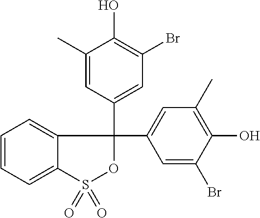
C12=CC=CC=C1S(=O)(=O)OC2(C1=CC(Br)=C(O)C(C)=C1)C1=CC(C)=C(O)C(Br)=C1
